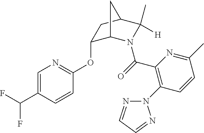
C1(OC2=NC=C(C(F)F)C=C2)C2N(C(=O)C3=C(N4N=CC=N4)C=CC(C)=N3)C(C)([H])C(C1)C2
